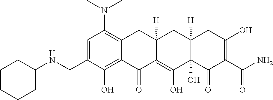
C1=C(CNC2CCCCC2)C(O)=C2C(=C1N(C)C)CC1([H])C(=C(O)C3(O)C([H])(C1)CC(O)=C(C(N)=O)C3=O)C2=O
